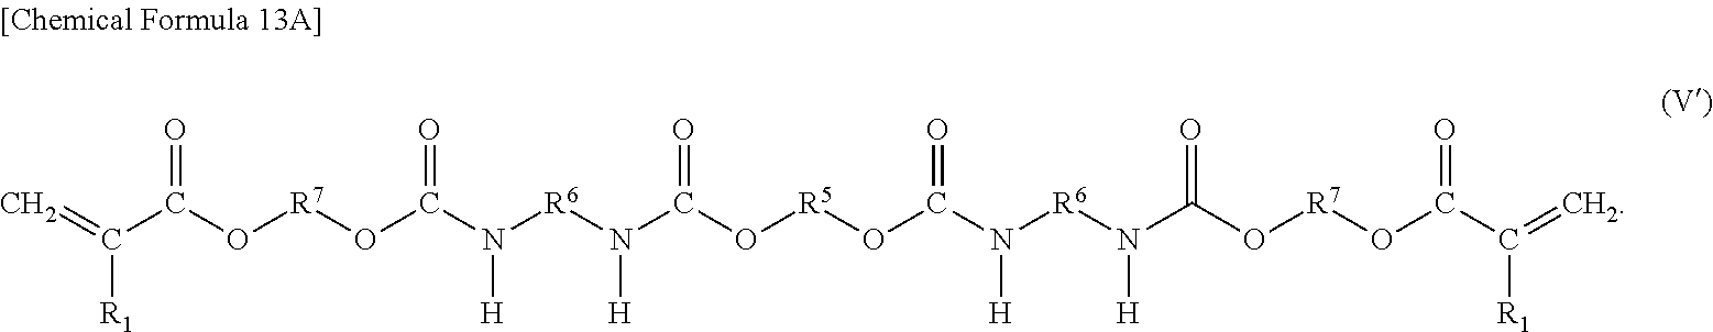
C(C(O[R7]OC(N([R6]N(C(=O)O[R5]OC(N([R6]N(C(=O)O[R7]OC(C([R1])=C)=O)[H])[H])=O)[H])[H])=O)=O)([R1])=C
